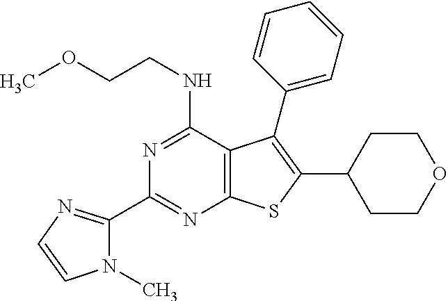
N1=C(NCCOC)C2=C(N=C1C1=NC=CN1C)SC(C1CCOCC1)=C2C1=CC=CC=C1
